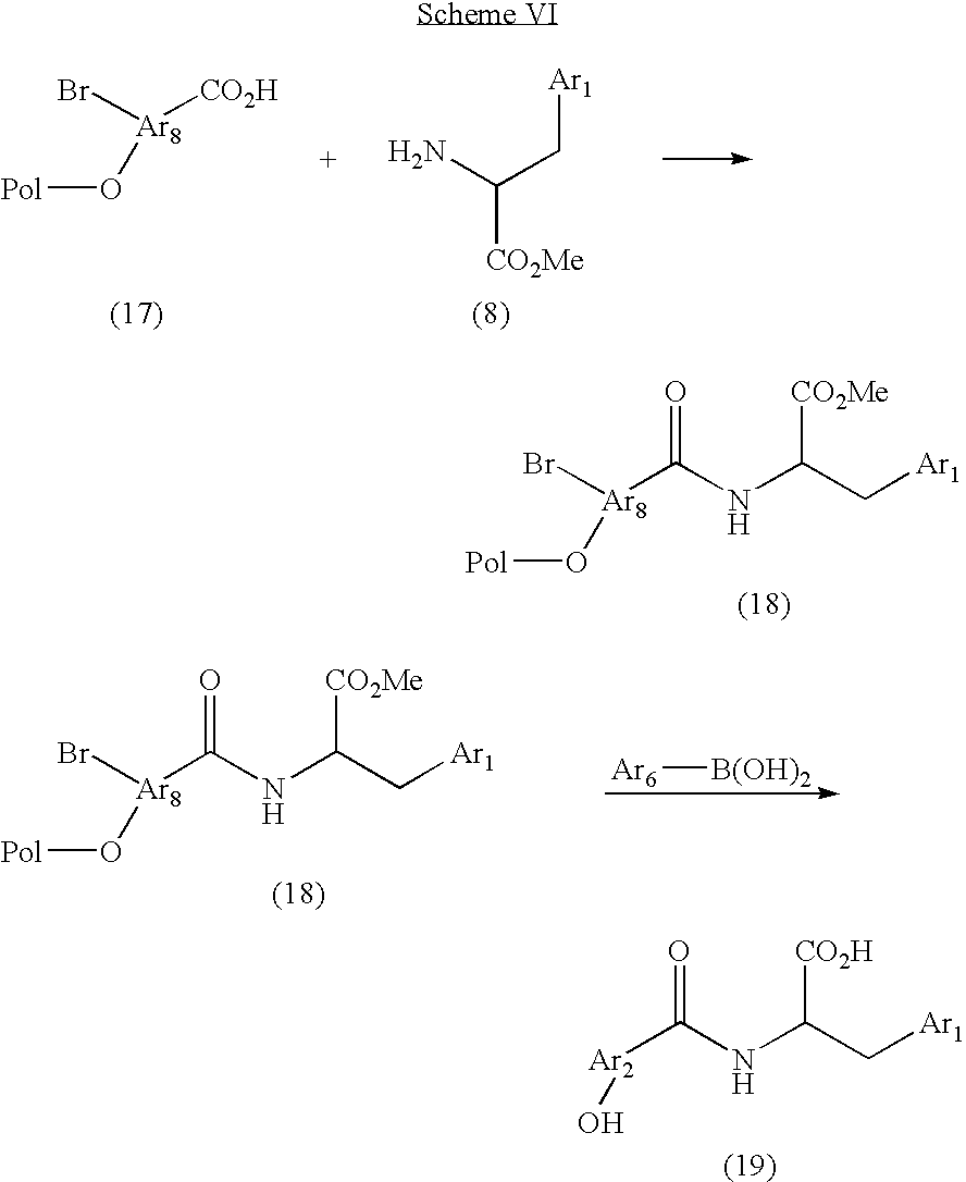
[Pol]O[Ar8](Br)[CO2H].NC(C[Ar1])[CO2Me].[Pol]O[Ar8](Br)C(NC(C[Ar1])[CO2Me])=O.O[Ar2]C(NC(C[Ar1])[CO2H])=O.[Ar6][B(OH)2].[Pol]O[Ar8](Br)C(NC(C[Ar1])[CO2Me])=O
